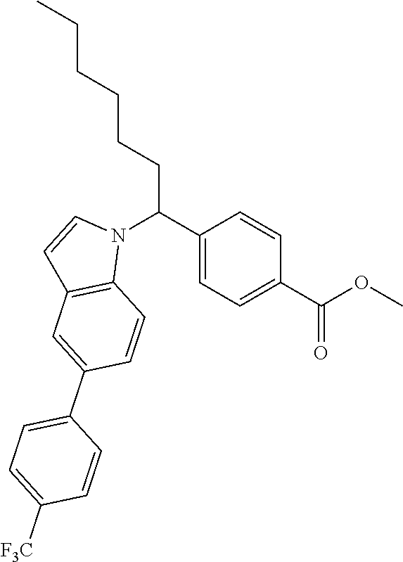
C1(C(N2C=CC3=C2C=CC(C2=CC=C([F3C])C=C2)=C3)CCCCCC)=CC=C(C(OC)=O)C=C1
